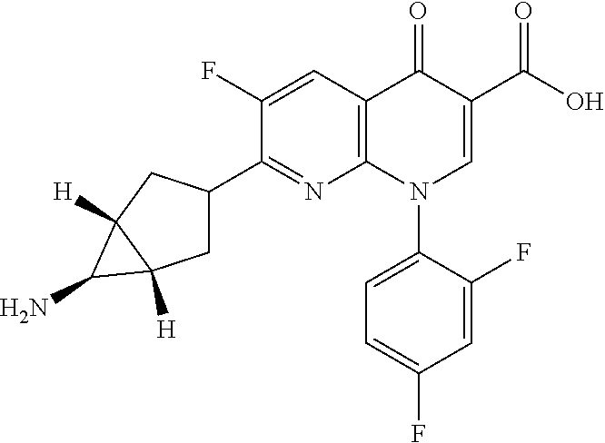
C12=C(C=C(F)C(C3CC4([H])C([H])(C3)C4N)=N1)C(=O)C(C(=O)O)=CN2C1=CC=C(F)C=C1F
